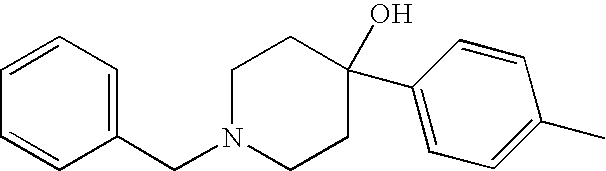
C1(CN2CCC(O)(C3=CC=C(C)C=C3)CC2)=CC=CC=C1
